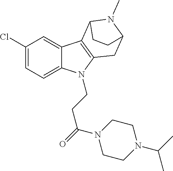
C1(Cl)=CC=C2C(=C1)C1=C(N2CCC(=O)N2CCN(C(C)C)CC2)CC2N(C)C1CC2
